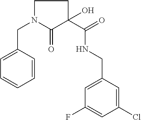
C1N(CC2=CC=CC=C2)C(=O)C(C(=O)NCC2=CC(F)=CC(Cl)=C2)(O)C1
